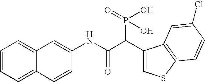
C1=CC=C2C(=C1)C=C(NC(C(C1=CSC3=C1C=C(Cl)C=C3)P(O)(O)=O)=O)C=C2
